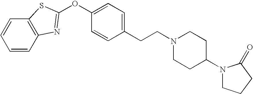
C1=CC2=C(C=C1)SC(OC1=CC=C(CCN3CCC(N4CCCC4=O)CC3)C=C1)=N2
